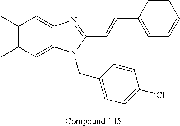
C1(C)=C(C)C=C2C(=C1)N=C(C=CC1=CC=CC=C1)N2CC1=CC=C(Cl)C=C1
